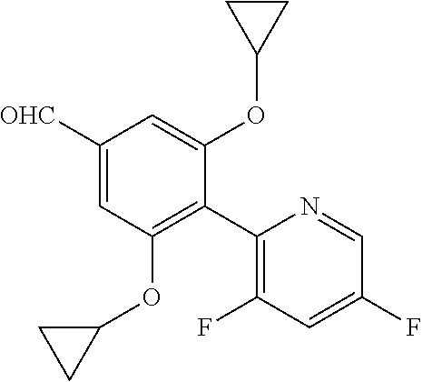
C1([OHC])=CC(OC2CC2)=C(C2=C(F)C=C(F)C=N2)C(OC2CC2)=C1
